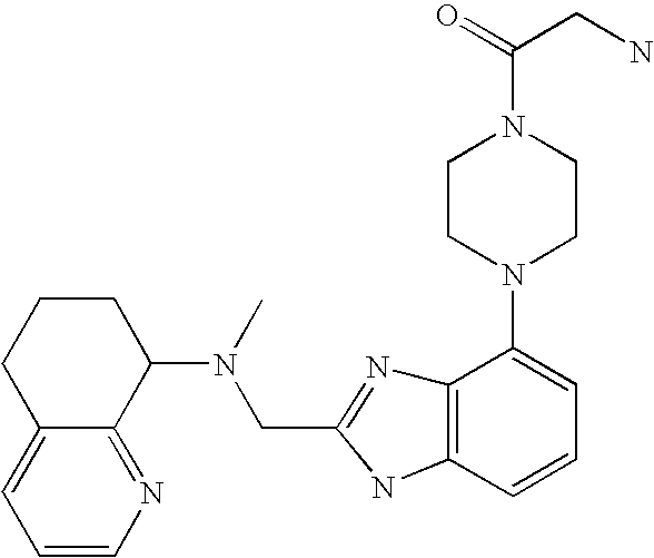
C1=CN=C2C(=C1)CCCC2N(CC1=NC2=C(C=CC=C2N2CCN(C(CN)=O)CC2)N1)C
